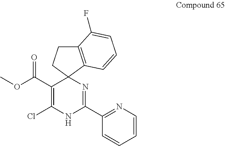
C12(C(C(OC)=O)=C(Cl)NC(C3=NC=CC=C3)=N1)C1=C(CC2)C(F)=CC=C1
